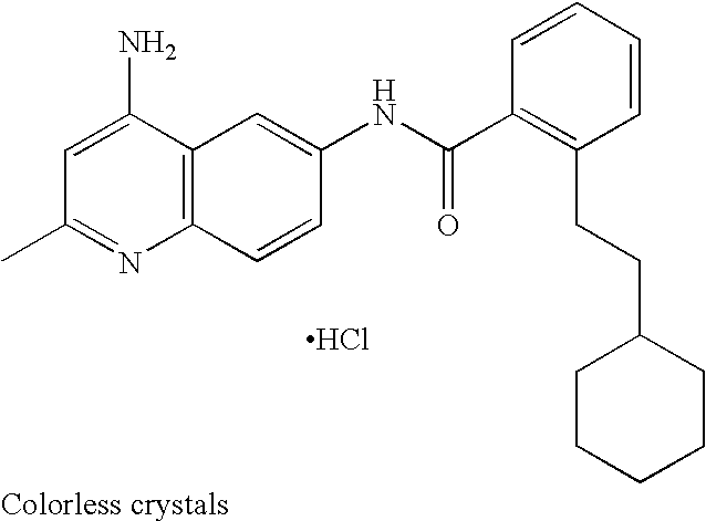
CC1=NC2=C(C(N)=C1)C=C(NC(C1=C(CCC3CCCCC3)C=CC=C1)=O)C=C2.Cl
